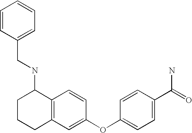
C12=C(C=CC(OC3=CC=C(C(=O)N)C=C3)=C1)C(NCC1=CC=CC=C1)CCC2
